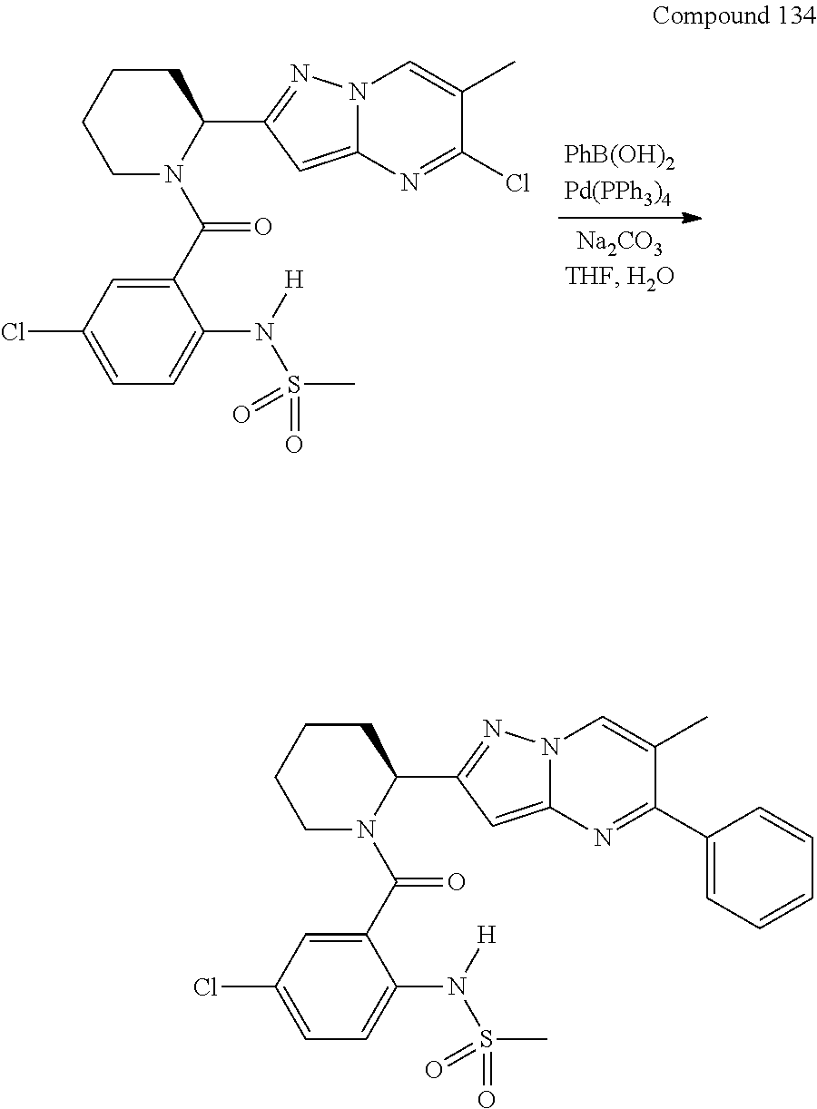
N12C(=CC(C3N(C(C4=CC(Cl)=CC=C4N([H])S(C)(=O)=O)=O)CCCC3)=N1)N=C(Cl)C(C)=C2.N12C(=CC(C3N(C(C4=CC(Cl)=CC=C4N([H])S(C)(=O)=O)=O)CCCC3)=N1)N=C(C1=CC=CC=C1)C(C)=C2
